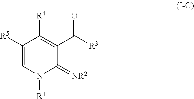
C1([R5])=CN([R1])C(=[NR2])C(C([R3])=O)=C1[R4]
